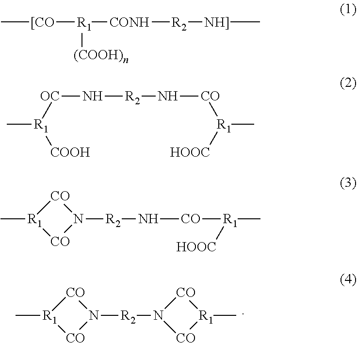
[CO]1[R1](C)[CO]N1[R2]N1[CO][R1](C)[CO]1.C[[CO][R1]([CONH][R2][NH]]C)[(COOH)n].C[R1]([OC]N[R2]N[CO][R1](C)[HOOC])[COOH].[CO]1[R1](C)[CO]N1[R2]N[CO][R1](C)[HOOC]
